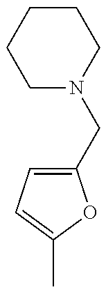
C1(CN2CCCCC2)=CC=C(C)O1
